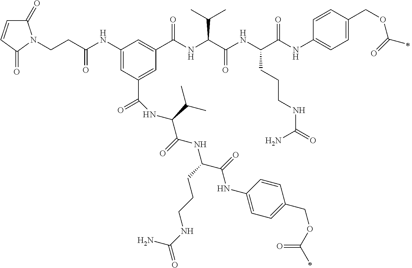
C1(NC(CCN2C(=O)C=CC2=O)=O)=CC(C(NC(C(=O)NC(CCCNC(=O)N)C(NC2=CC=C(COC(=O)C)C=C2)=O)C(C)C)=O)=CC(C(NC(C(NC(C(NC2=CC=C(COC(=O)C)C=C2)=O)CCCNC(=O)N)=O)C(C)C)=O)=C1
